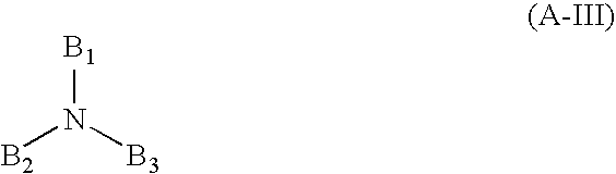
[B2]N([B3])[B1]
